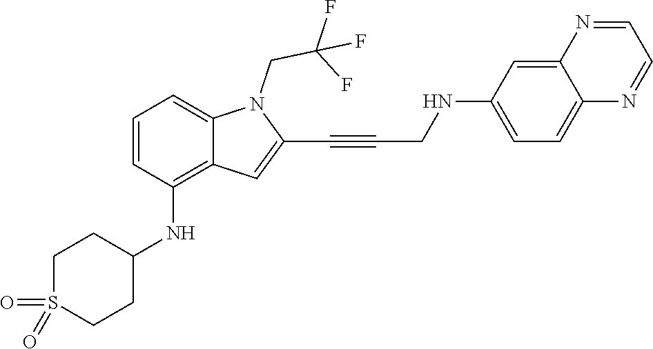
C(C#CC1=CC2=C(NC3CCS(=O)(=O)CC3)C=CC=C2N1CC(F)(F)F)NC1=CC=C2C(=C1)N=CC=N2
